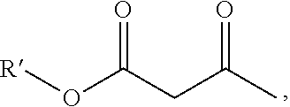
O(C(CC(C)=O)=O)[R]
